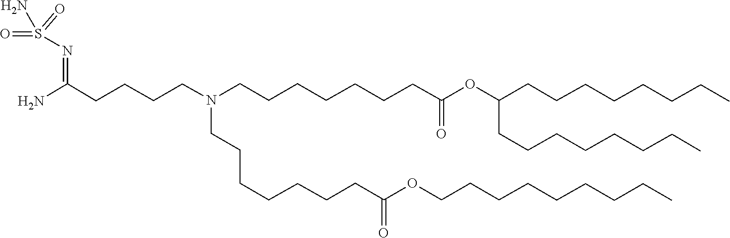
C(CC)CCCCCC(OC(CCCCCCCN(CCCCCCCC(OCCCCCCCCC)=O)CCCCC(=NS(N)(=O)=O)N)=O)CCCCCCCC
